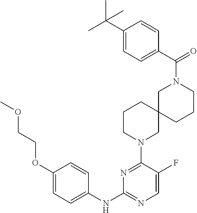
C1(OCCOC)=CC=C(NC2=NC=C(F)C(N3CC4(CCC3)CCCN(C(C3=CC=C(C(C)(C)C)C=C3)=O)C4)=N2)C=C1
